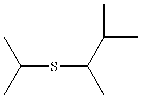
C(SC(C)C(C)C)(C)C
